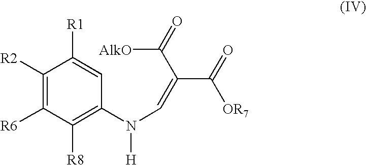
C1([R2])=C([R6])C([R8])=C(N(C=C(C([AlkO])=O)C(=O)[OR7])[H])C=C1[R1]
